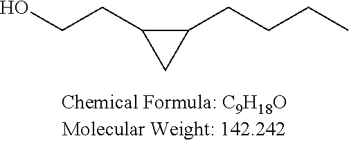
OCCC1CC1CCCC
